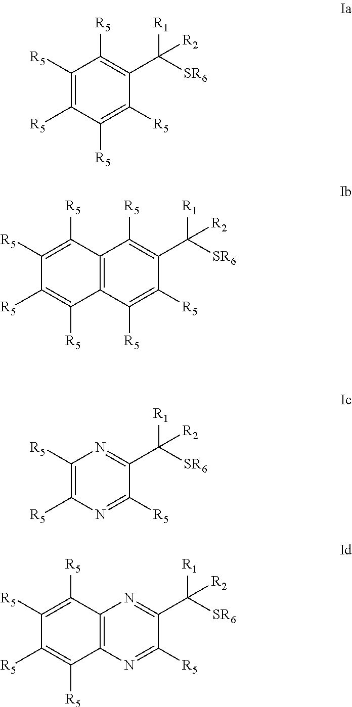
C1([R5])=C([R5])C([R5])=C([R5])C(C([R1])([SR6])[R2])=C1[R5].C12=C(C([R5])=C([R5])C(C([R1])([SR6])[R2])=C1[R5])C([R5])=C([R5])C([R5])=C2[R5].C1([R5])=C([R5])N=C([R5])C(C([R1])([SR6])[R2])=N1.C12=C(N=C([R5])C(C([R1])([SR6])[R2])=N1)C([R5])=C([R5])C([R5])=C2[R5]
